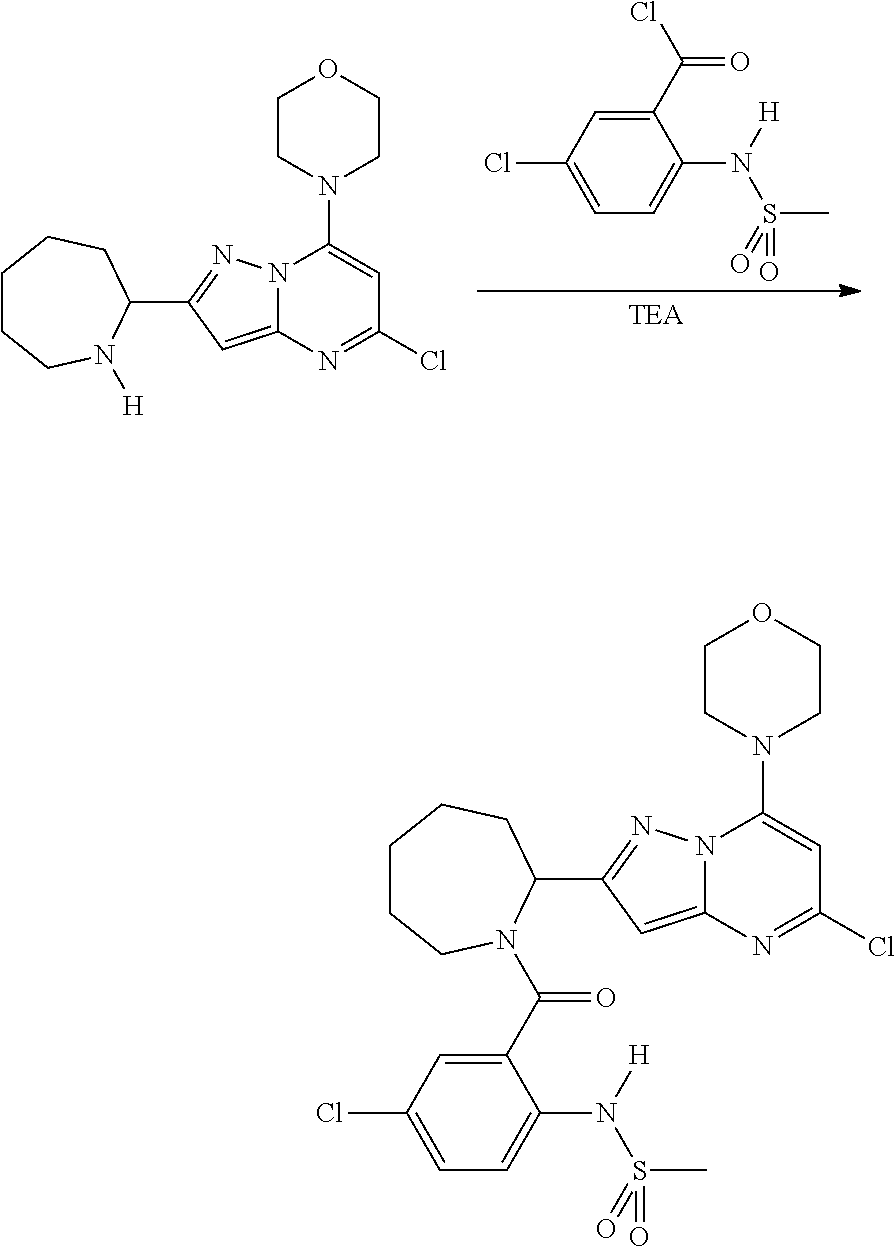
C1(C(Cl)=O)=CC(Cl)=CC=C1N([H])S(=O)(C)=O.N12C(=CC(C3CCCCCN3[H])=N1)N=C(Cl)C=C2N1CCOCC1.N12C(=CC(C3CCCCCN3C(C3=CC(Cl)=CC=C3N([H])S(=O)(C)=O)=O)=N1)N=C(Cl)C=C2N1CCOCC1
